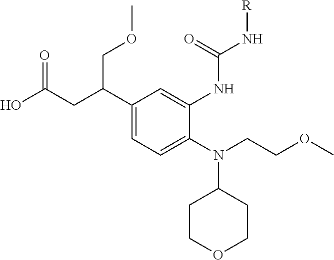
C1(C(CC(O)=O)COC)=CC=C(N(CCOC)C2CCOCC2)C(NC(N[R])=O)=C1
